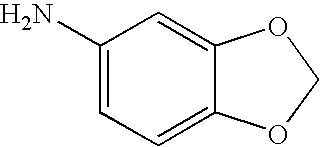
C1(N)=CC=C2C(=C1)OCO2
